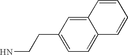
C1(CCN)=CC=C2C(=C1)C=CC=C2
